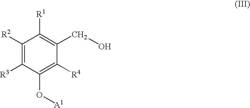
C1([R2])=C([R3])C(O[A1])=C([R4])C(CO)=C1[R1]
